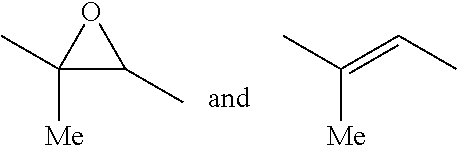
C1([Me])(C)C(C)O1.C([Me])(C)=CC
